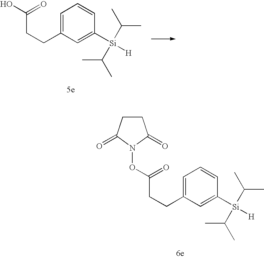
C(CCC1=CC=CC([Si](C(C)C)(C(C)C)[H])=C1)(=O)O.C(CCC1=CC=CC([Si](C(C)C)(C(C)C)[H])=C1)(=O)ON1C(=O)CCC1=O
